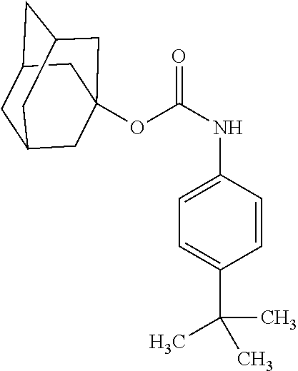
C1=CC(NC(=O)OC23CC4CC(CC(C2)C4)C3)=CC=C1C(C)(C)C
